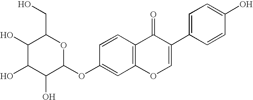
C1(O)C(O)C(O)C(OC2=CC3=C(C=C2)C(=O)C(C2=CC=C(O)C=C2)=CO3)OC1CO
